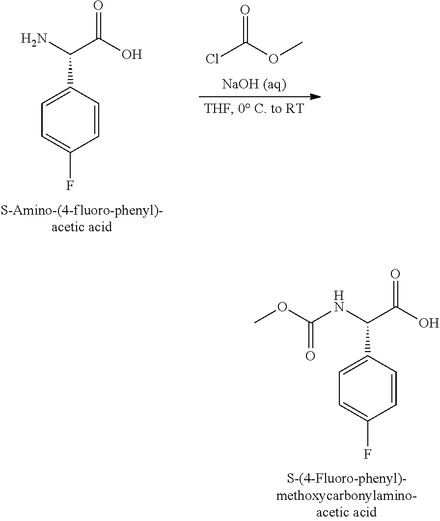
ClC(OC)=O.C1=C(C(N)C(O)=O)C=CC(F)=C1.C1=C(C(NC(OC)=O)C(O)=O)C=CC(F)=C1
